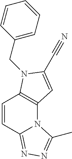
C1=CC2=C(N3C1=NN=C3C)C=C(C#N)N2CC1=CC=CC=C1
